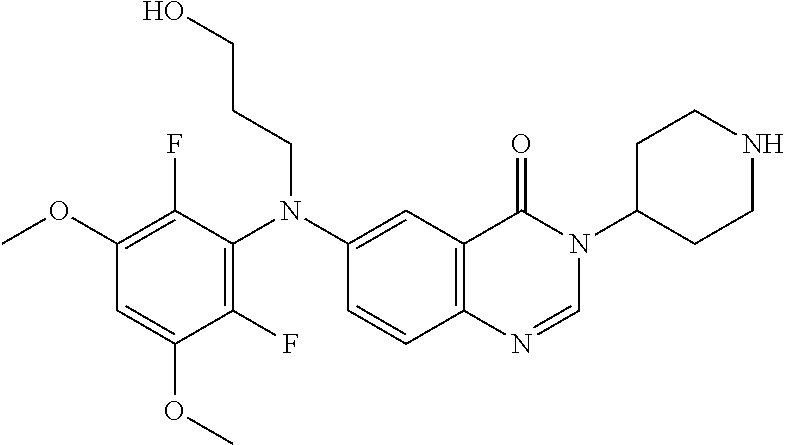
C1(F)=C(N(C2=CC3=C(C=C2)N=CN(C2CCNCC2)C3=O)CCCO)C(F)=C(OC)C=C1OC
